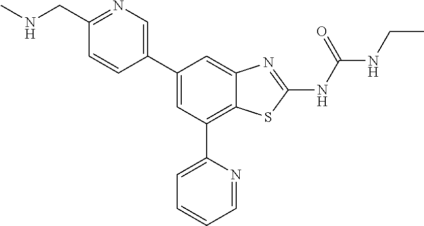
C1(C2=CC(C3=CC=CC=N3)=C3C(=C2)N=C(NC(NCC)=O)S3)=CN=C(CNC)C=C1
